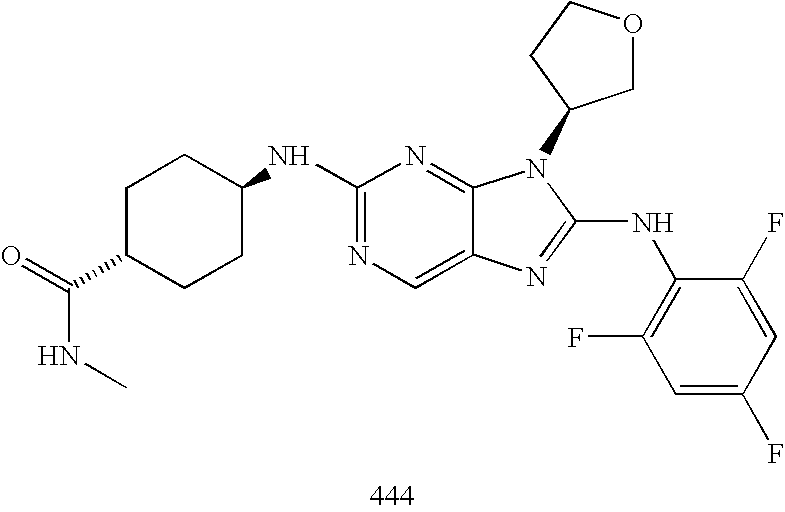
C1(NC2CCC(C(=O)NC)CC2)=NC=C2C(=N1)N(C1COCC1)C(NC1=C(F)C=C(F)C=C1F)=N2
